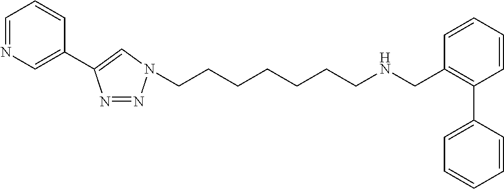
C(CCCCCN1N=NC(C2=CN=CC=C2)=C1)CNCC1=C(C2=CC=CC=C2)C=CC=C1
